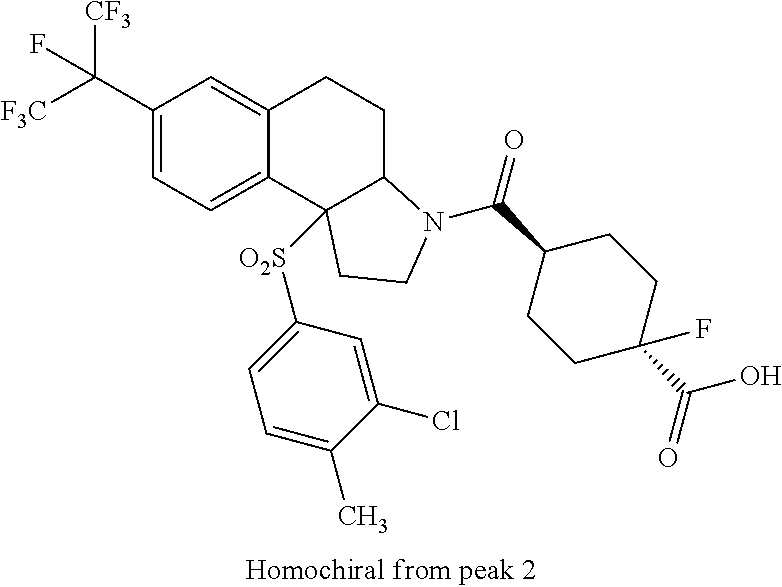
C1(C([CF3])([F3C])F)=CC=C2C(=C1)CCC1C2([O2S]C2=CC=C(C)C(Cl)=C2)CCN1C(C1CCC(C(O)=O)(F)CC1)=O
